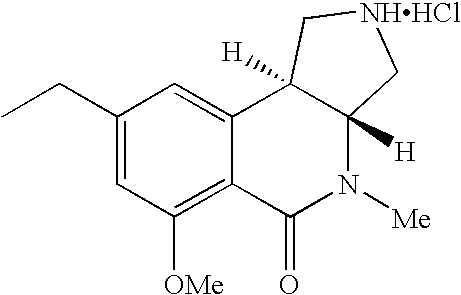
C1(CC)=CC([OMe])=C2C(=C1)C1([H])C([H])(N([Me])C2=O)C[NHHCl]C1
